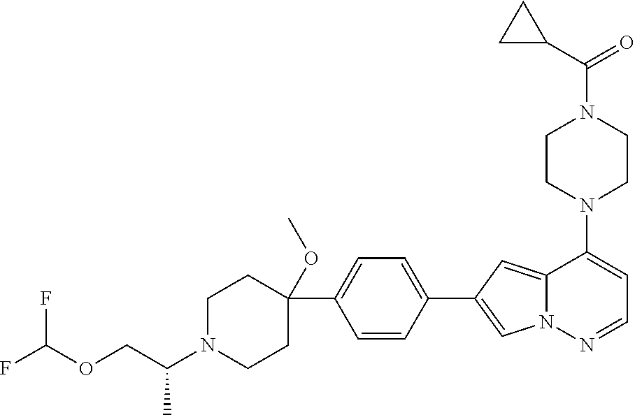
N1(C2=CC=NN3C2=CC(C2=CC=C(C4(OC)CCN(C(COC(F)F)C)CC4)C=C2)=C3)CCN(C(=O)C2CC2)CC1
